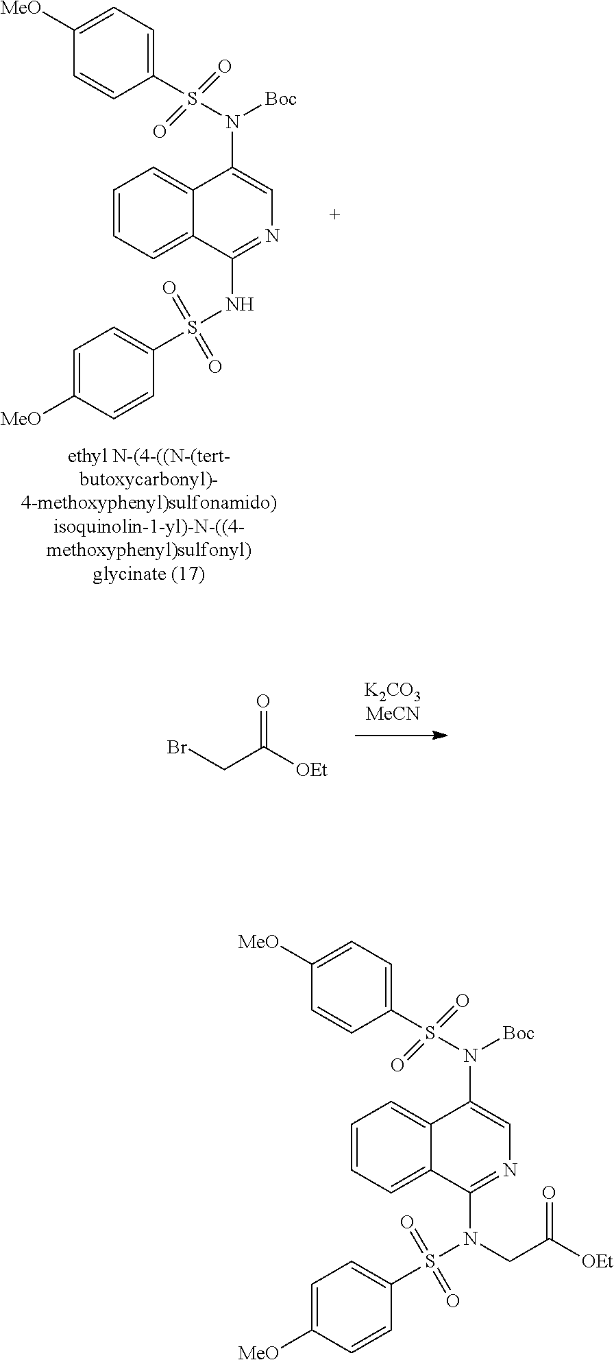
BrCC([OEt])=O.C1(S(N(C2=CN=C(NS(C3=CC=C([MeO])C=C3)(=O)=O)C3=CC=CC=C32)[Boc])(=O)=O)=CC=C([MeO])C=C1.C1(S(N(C2=CN=C(N(S(C3=CC=C([MeO])C=C3)(=O)=O)CC([OEt])=O)C3=CC=CC=C32)[Boc])(=O)=O)=CC=C([MeO])C=C1
